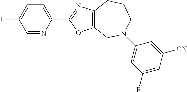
C12=C(CN(C3=CC(F)=CC([CN])=C3)CCC1)OC(C1=CC=C(F)C=N1)=N2
